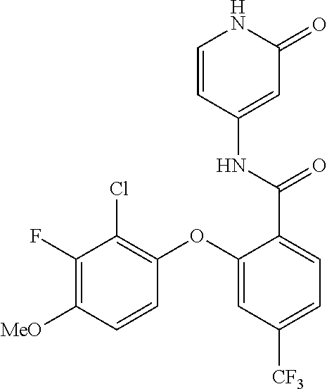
C1=CC(NC(C2=CC=C([CF3])C=C2OC2=C(Cl)C(F)=C([MeO])C=C2)=O)=CC(=O)N1
